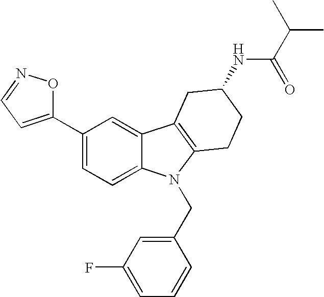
C1(C2=CC=NO2)=CC=C2C(=C1)C1=C(N2CC2=CC(F)=CC=C2)CCC(NC(C(C)C)=O)C1
